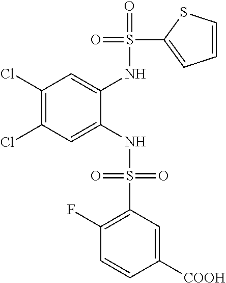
C1(Cl)=C(Cl)C=C(NS(=O)(=O)C2=C(F)C=CC([COOH])=C2)C(NS(=O)(C2=CC=CS2)=O)=C1
